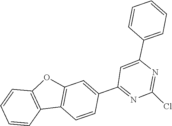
C1(Cl)=NC(C2=CC=CC=C2)=CC(C2=CC3=C(C4=C(C=CC=C4)O3)C=C2)=N1
